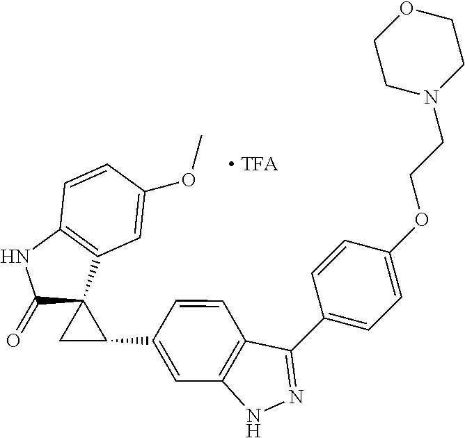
C1(=O)C2(C3=C(N1)C=CC(OC)=C3)CC2C1=CC2=C(C(C3=CC=C(OCCN4CCOCC4)C=C3)=NN2)C=C1
